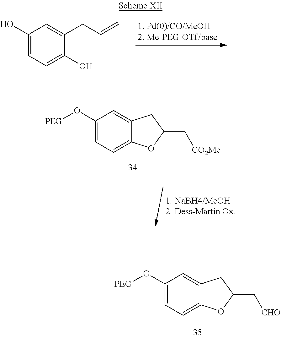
C1(O[PEG])=CC=C2C(=C1)CC(C[CHO])O2.C1(O)=CC=C(O)C(CC=C)=C1.C1(O[PEG])=CC=C2C(=C1)CC(C[CO2Me])O2
